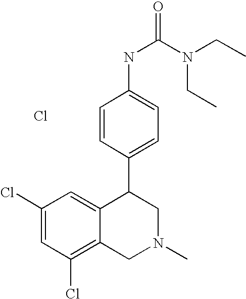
Cl.C1(Cl)=C2C(=CC(Cl)=C1)C(C1=CC=C(NC(=O)N(CC)CC)C=C1)CN(C)C2
